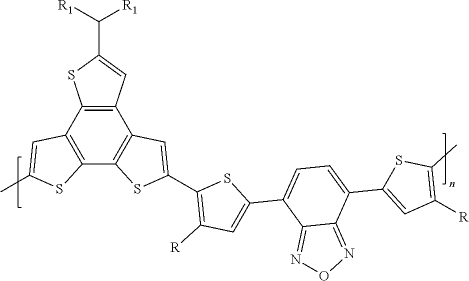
C12=C(C3=C(C4=C1C=C(C)S4)SC(C1=C([R])C=C(C4=CC=C(C5=CC([R])=C(C)S5)C5=NON=C45)S1)=C3)C=C(C([R1])[R1])S2
